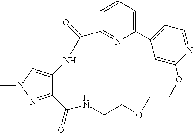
C12=NC(=CC=C1)C1=CC=NC(=C1)OCCOCCNC(=O)C1=NN(C)C=C1NC2=O
